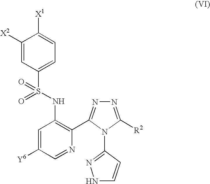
[X1]C1=CC=C(S(NC2=C(C3=NN=C([R2])N3C3=NNC=C3)N=CC([Y6])=C2)(=O)=O)C=C1[X2]
